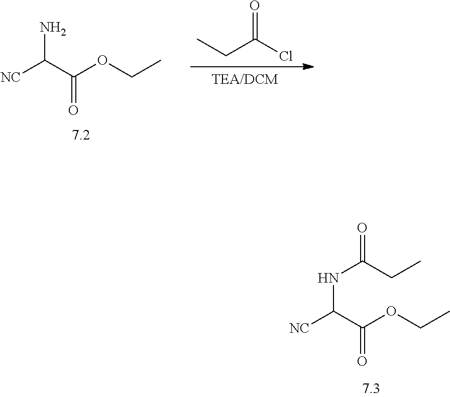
[NC]C(C(OCC)=O)N.CCC(Cl)=O.[NC]C(C(OCC)=O)NC(=O)CC
